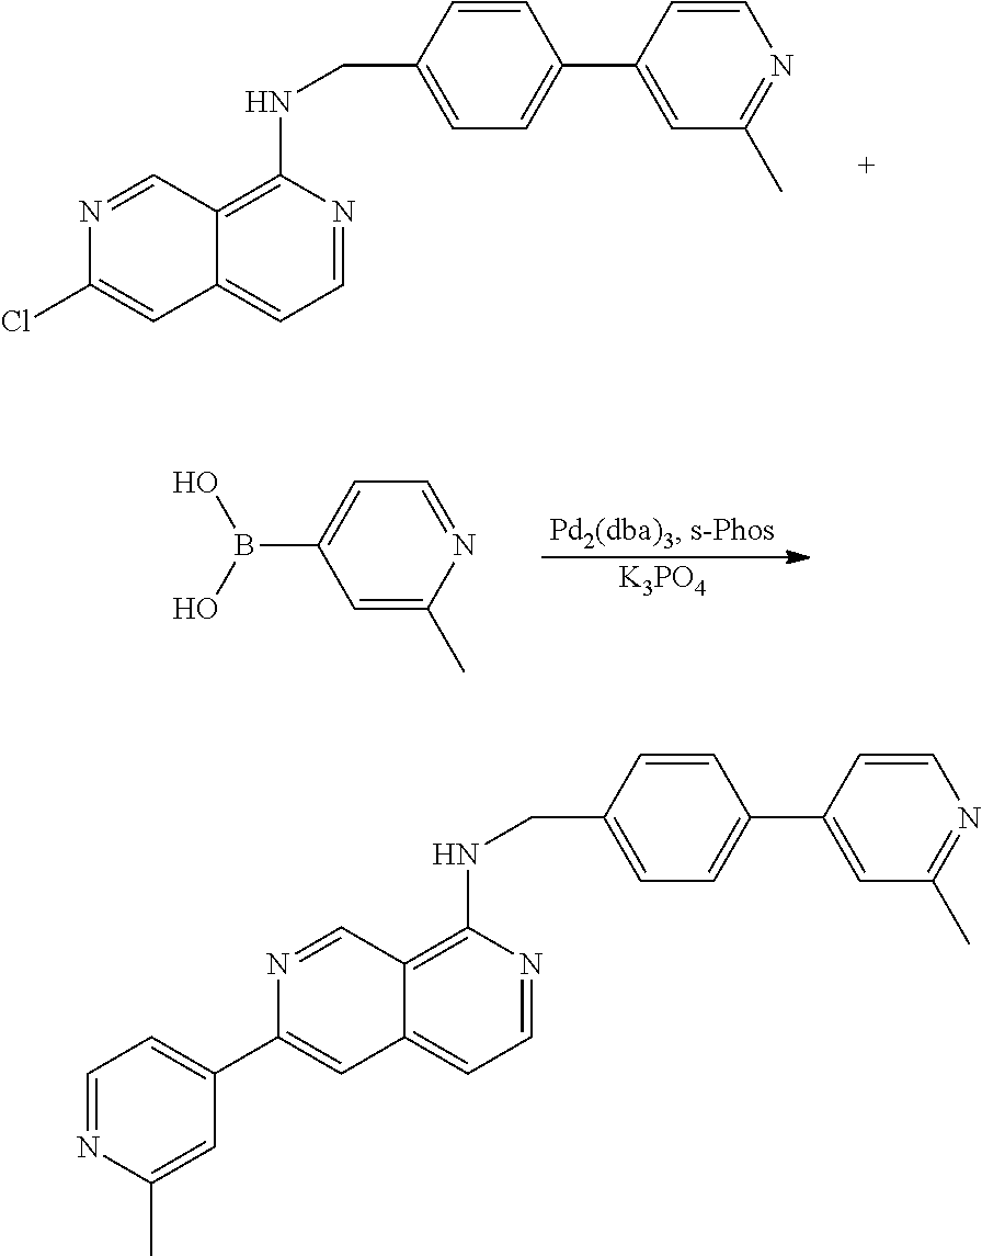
C12=C(NCC3=CC=C(C4=CC(C)=NC=C4)C=C3)N=CC=C1C=C(Cl)N=C2.C1=C(C)N=CC=C1B(O)O.[K3PO4].C12=C(NCC3=CC=C(C4=CC(C)=NC=C4)C=C3)N=CC=C1C=C(C1=CC=NC(C)=C1)N=C2
